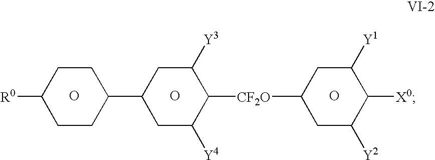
O.O.O.C1CC(C2CC([Y4])C([CF2O]C3CC([Y2])C([X0])C([Y1])C3)C([Y3])C2)CCC1[R0]
